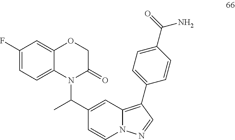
C1=CN2C(=C(C3=CC=C(C(=O)N)C=C3)C=N2)C=C1C(C)N1C2=CC=C(F)C=C2OCC1=O
